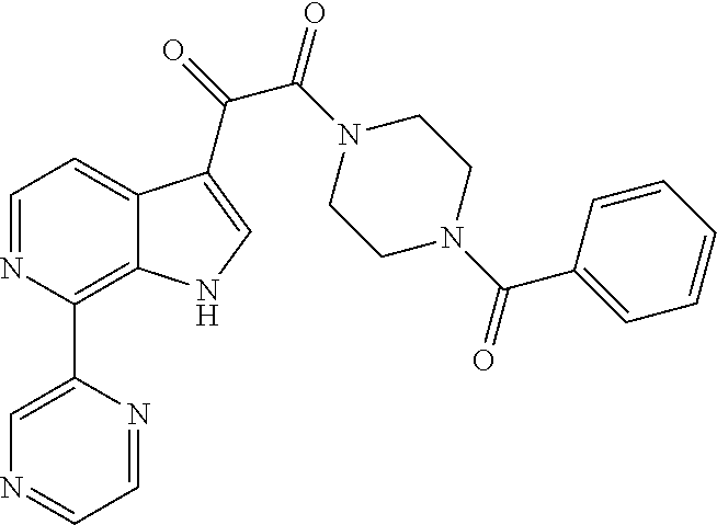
C1(C2=C3C(=CC=N2)C(C(=O)C(N2CCN(C(C4=CC=CC=C4)=O)CC2)=O)=CN3)=CN=CC=N1
